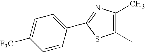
C1(C2=NC(C)=C(C)S2)=CC=C([CF3])C=C1
